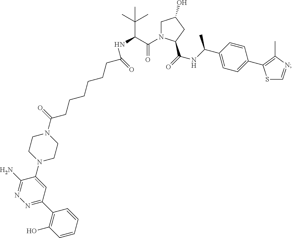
N1(C(=O)CCCCCCC(NC(C(N2CC(O)CC2C(=O)NC(C2=CC=C(C3=C(C)N=CS3)C=C2)C)=O)C(C)(C)C)=O)CCN(C2=CC(C3=C(O)C=CC=C3)=NN=C2N)CC1
